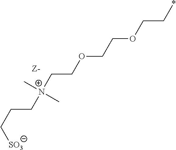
C[N+](C)(CCOCCOCC*)CCC[SO3]
